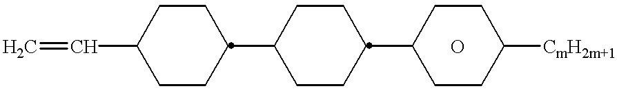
C=CC1CCC(C2CCC(C3CCC([CmH2m+1])CC3)CC2)CC1.O
